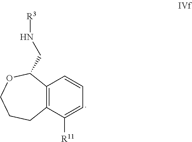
C12=C(C([R11])=CC=C1)CCCOC2CN[R3]
